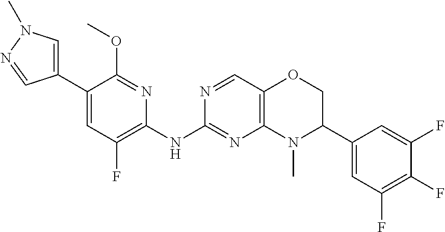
C1(C2=CC(F)=C(NC3=NC4=C(C=N3)OCC(C3=CC(F)=C(F)C(F)=C3)N4C)N=C2OC)=CN(C)N=C1
